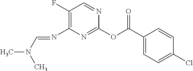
C1(Cl)=CC=C(C(OC2=NC(N=CN(C)C)=C(F)C=N2)=O)C=C1
